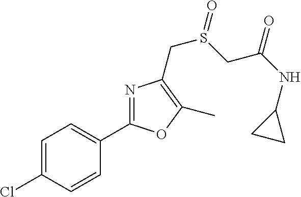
C1=C(Cl)C=CC(C2=NC(CS(=O)CC(NC3CC3)=O)=C(C)O2)=C1
